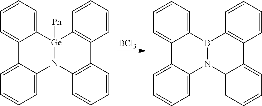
C12=CC=CC=C1[Ge]1([Ph])N(C3=CC=CC=C23)C2=C(C=CC=C2)C2=C1C=CC=C2.[BCl3].C12=CC=CC=C1B1N(C3=CC=CC=C23)C2=CC=CC=C2C2=C1C=CC=C2
